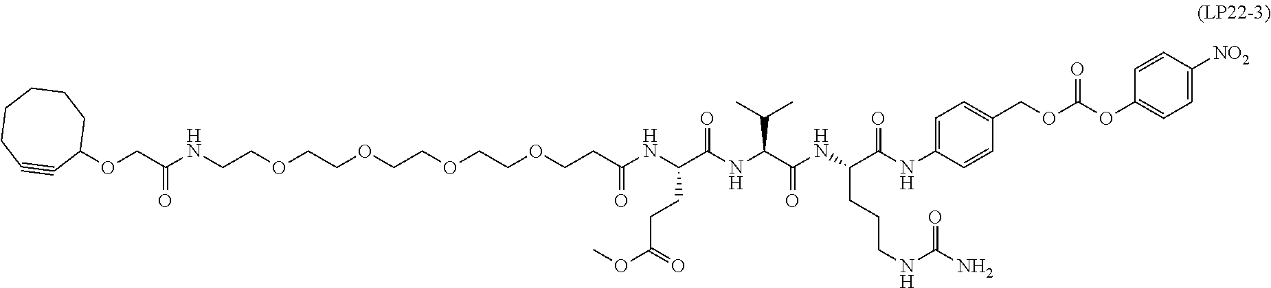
C(C(NC(C(NC(C(NC(C(NC1=CC=C(COC(OC2=CC=C([NO2])C=C2)=O)C=C1)=O)CCCNC(N)=O)=O)C(C)C)=O)CCC(OC)=O)=O)COCCOCCOCCOCCNC(COC1CCCCCC#C1)=O
